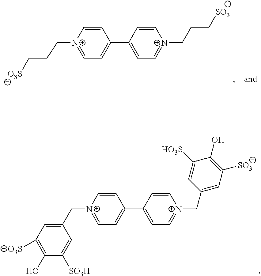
[N+]1(CCC[O3S])=CC=C(C2=CC=[N+](CCC[SO3])C=C2)C=C1.[N+]1(CC2=CC([O3S])=C(O)C([SO3H])=C2)=CC=C(C2=CC=[N+](CC3=CC([SO3])=C(O)C([HO3S])=C3)C=C2)C=C1
